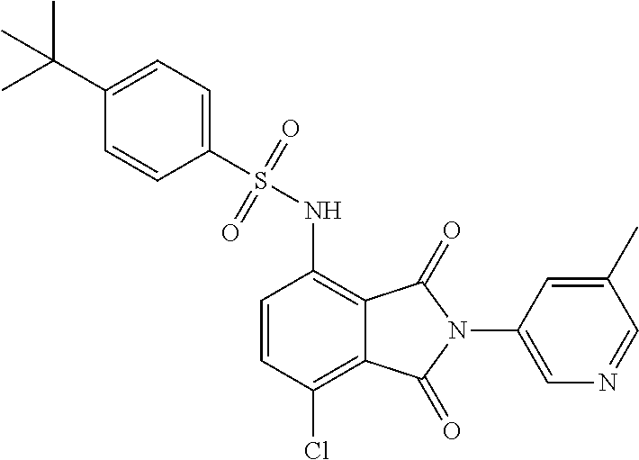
C1=CC(Cl)=C2C(=C1NS(=O)(=O)C1=CC=C(C(C)(C)C)C=C1)C(=O)N(C1=CN=CC(C)=C1)C2=O
